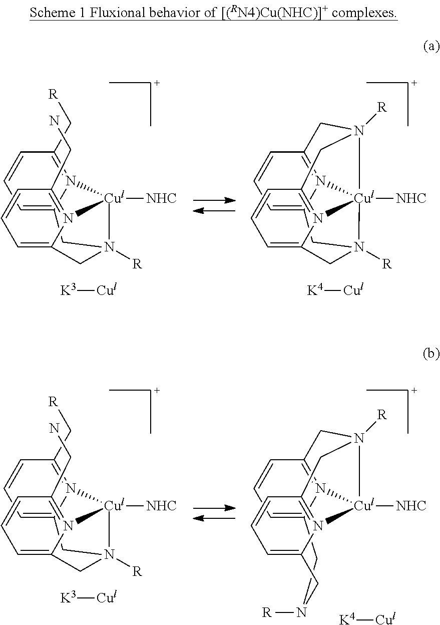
N12=C(C[R])C=CC=C1CN1([R])[Cul]2([NHC])N2=C(CN)C=CC=C2C1.[K3][Cul].[K4][Cul].C12=CC=CC3=N1[Cul]14([NHC])N5=C(C=CC=C5CN1([R])C2)CN4([R])C3.N12=C(C[R])C=CC=C1CN1([R])[Cul]2([NHC])N2=C(CN)C=CC=C2C1.[K3][Cul].[K4][Cul].C1C2=CC=CC3=N2[Cul]2([NHC])N4=C(C=CC=C4CN1[R])CN2([R])C3
